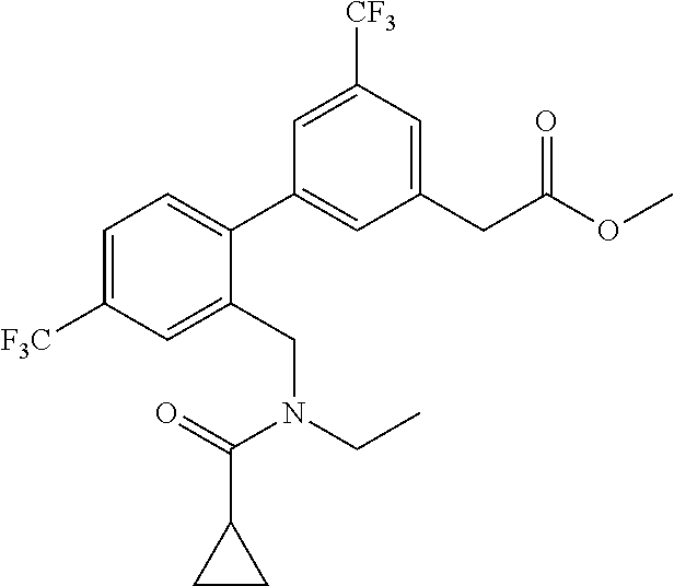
C1=C([F3C])C=C(CN(CC)C(=O)C2CC2)C(C2=CC(CC(OC)=O)=CC([CF3])=C2)=C1
